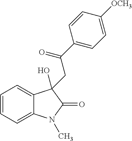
C1=CC=C2C(=C1)C(O)(CC(C1=CC=C([OCH3])C=C1)=O)C(=O)N2C
